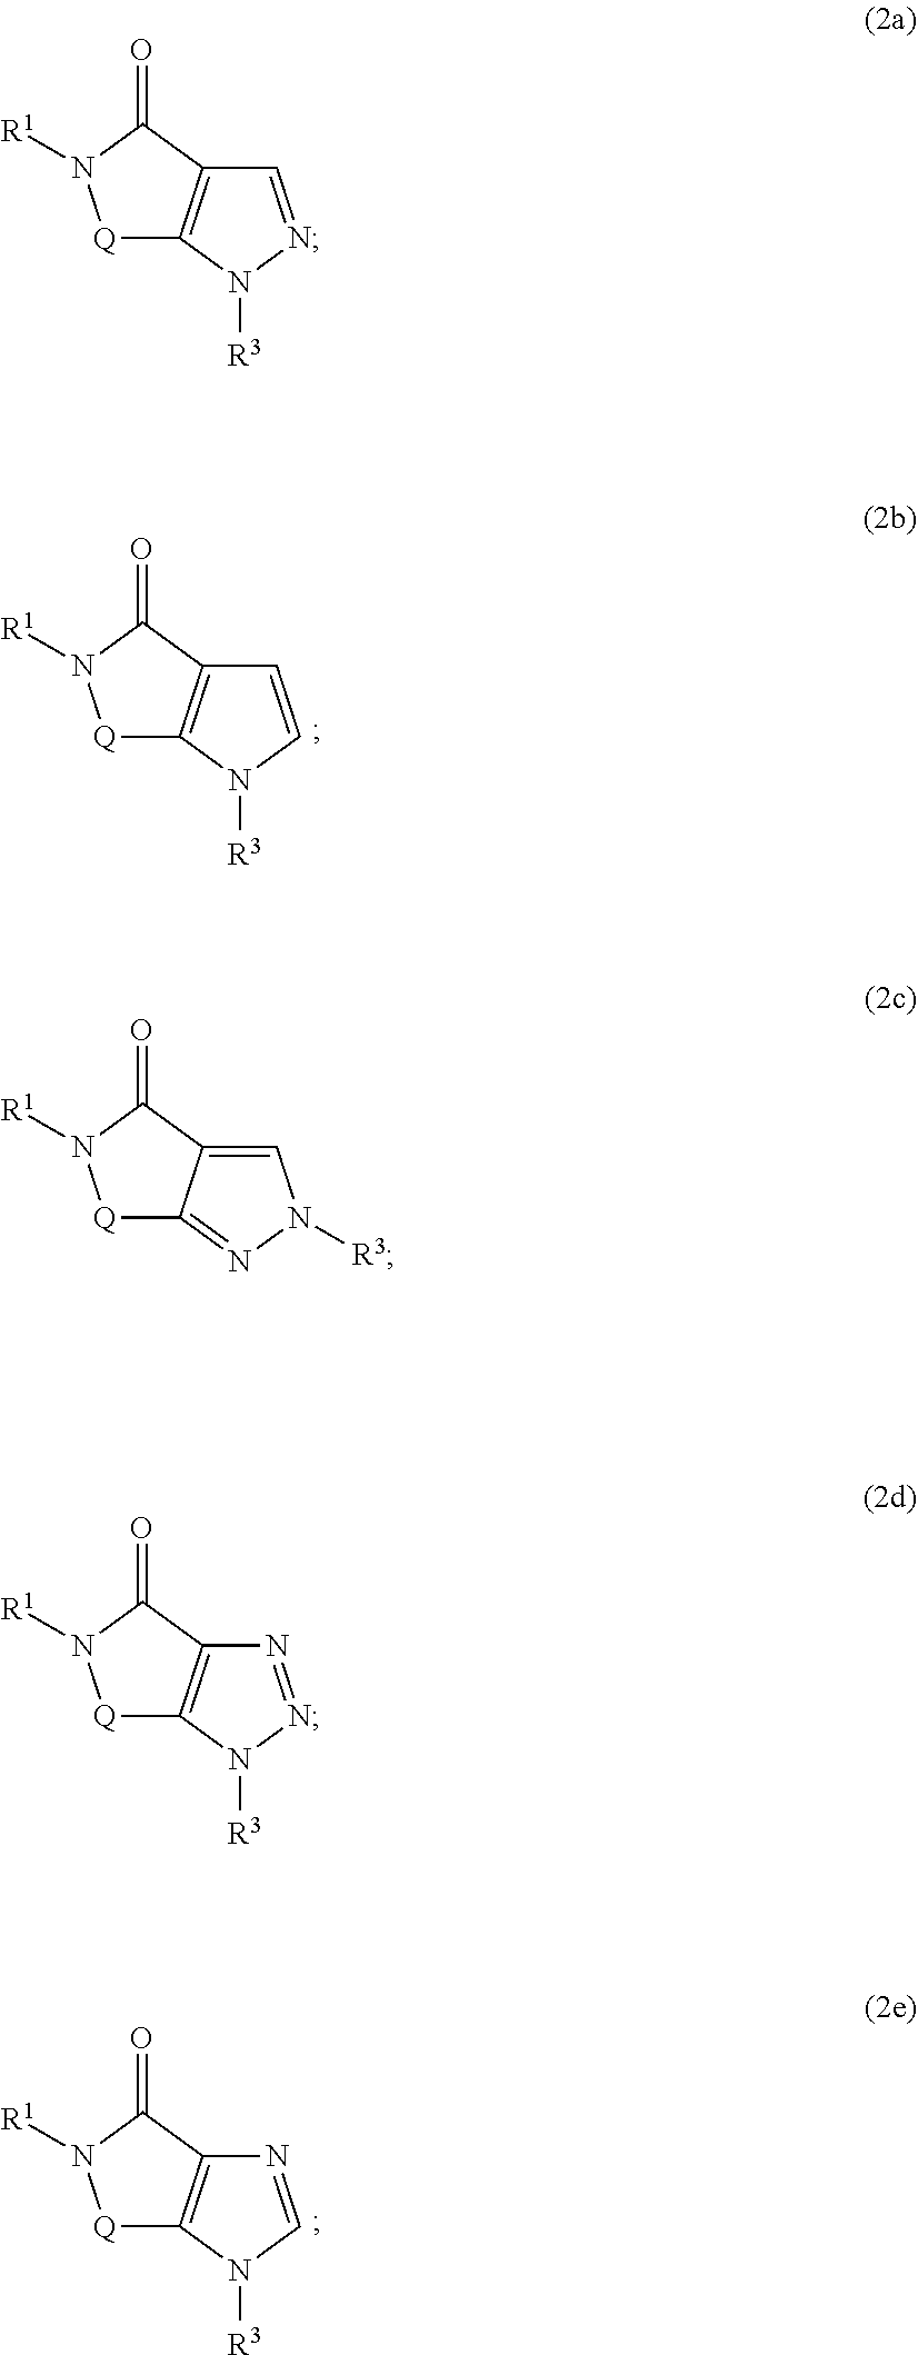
[Q]1C2=C(C(=O)N1[R1])C=CN2[R3].[Q]1C2=C(C(=O)N1[R1])N=CN2[R3].[Q]1C2=C(C(=O)N1[R1])C=NN2[R3].[Q]1C2=NN([R3])C=C2C(=O)N1[R1].[Q]1C2=C(C(=O)N1[R1])N=NN2[R3]
